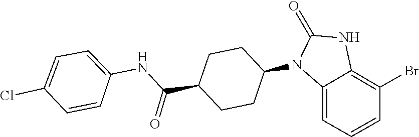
O=C1NC2=C(Br)C=CC=C2N1C1CCC(C(NC2=CC=C(Cl)C=C2)=O)CC1
